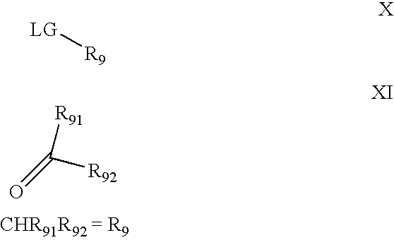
C([R92])(=O)[R91].[LG][R9]
